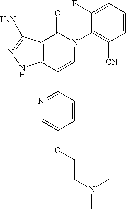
C12=C(C(C3=NC=C(OCCN(C)C)C=C3)=CN(C3=C([CN])C=CC=C3F)C1=O)NN=C2N
